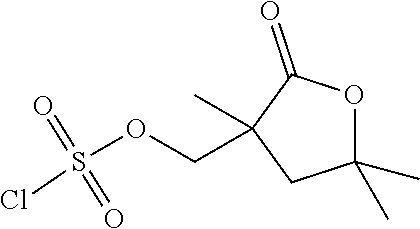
ClS(OCC1(C)C(=O)OC(C)(C)C1)(=O)=O
